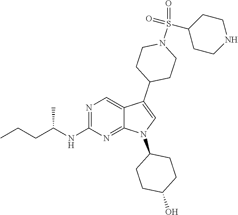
N1=C(NC(CCC)C)N=C2C(=C1)C(C1CCN(S(=O)(C3CCNCC3)=O)CC1)=CN2C1CCC(O)CC1
